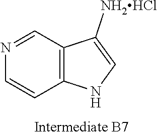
N1=CC2=C(C=C1)NC=C2[NH2HCl]
